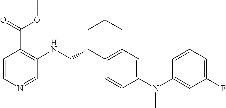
N(C1=CC(F)=CC=C1)(C1=CC2=C(C=C1)C(CNC1=C(C(=O)OC)C=CN=C1)CCC2)C
